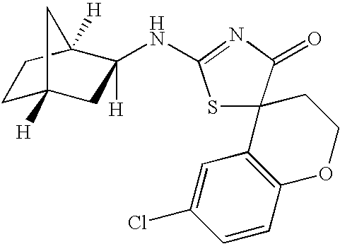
C1C2([H])CC(NC3=NC(=O)C4(S3)C3=C(OCC4)C=CC(Cl)=C3)([H])C([H])(C1)C2
